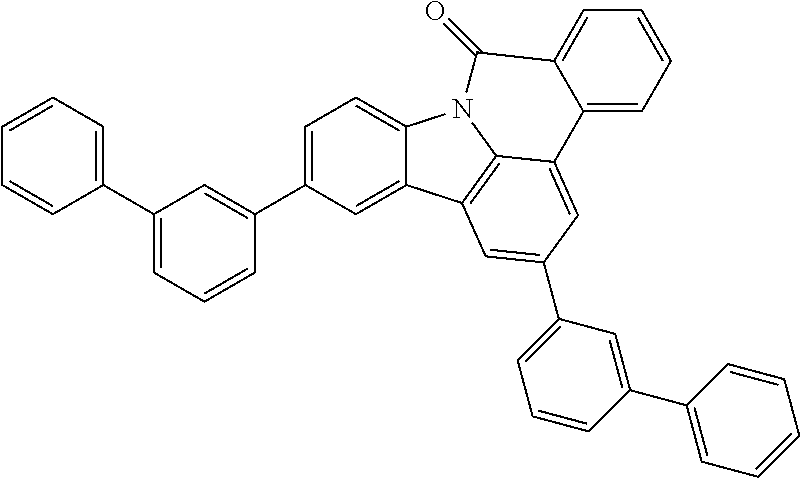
C1(C2=CC=CC(C3=CC=C4C(=C3)C3=C5N4C(=O)C4=CC=CC=C4C5=CC(C4=CC=CC(C5=CC=CC=C5)=C4)=C3)=C2)=CC=CC=C1
